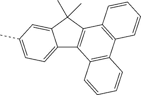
C12=CC=C(C)C=C1C(C)(C)C1=C2C2=C(C3=C1C=CC=C3)C=CC=C2
